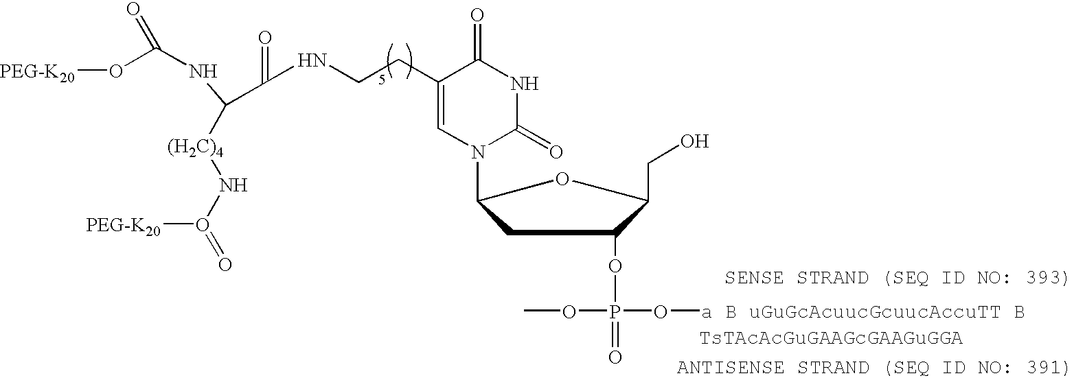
C1C(N2C(=O)NC(=O)C(CCNC(=O)C([(H2C)4]NO([PEG-K20])=O)NC(O[PEG-K20])=O)=C2)OC(CO)C1OP(O[a B uGuGcAcuucGcuucAccuTT B])(OC)=O
